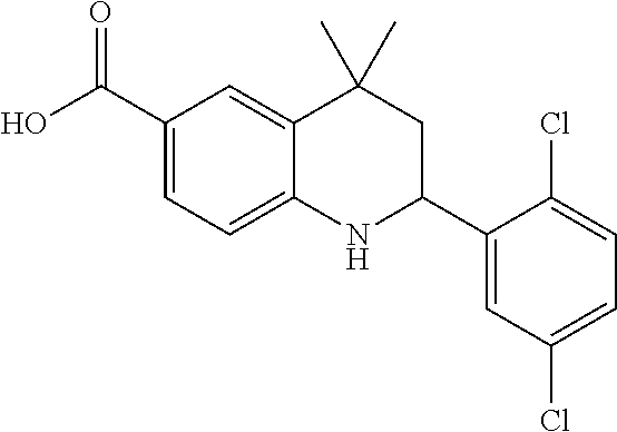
C1(C(O)=O)=CC=C2C(=C1)C(C)(C)CC(C1=CC(Cl)=CC=C1Cl)N2
